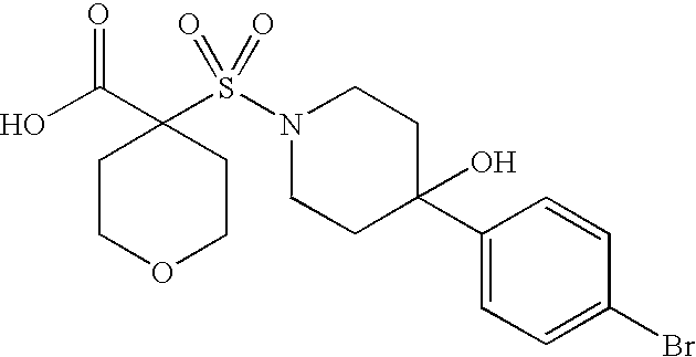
S(N1CCC(C2=CC=C(Br)C=C2)(O)CC1)(C1(C(O)=O)CCOCC1)(=O)=O
